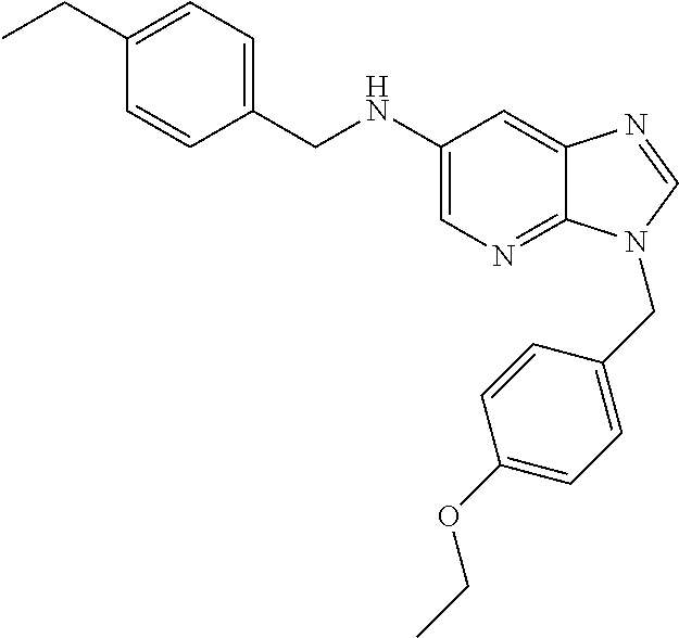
C1(CC)=CC=C(CNC2=CN=C3C(=C2)N=CN3CC2=CC=C(OCC)C=C2)C=C1
